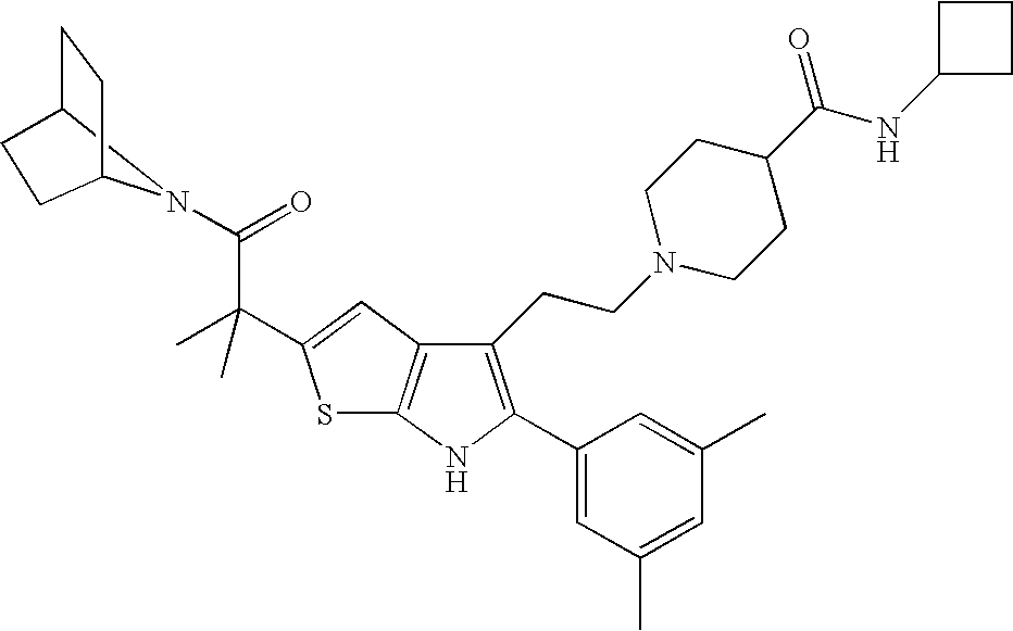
N1(C(=O)C(C2=CC3=C(S2)NC(C2=CC(C)=CC(C)=C2)=C3CCN2CCC(C(NC3CCC3)=O)CC2)(C)C)C2CCC1CC2
